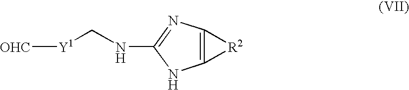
[OHC][Y1]CNC1=NC2=C(N1)[R2]2
